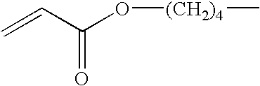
C(=O)(C=C)O[(CH2)4]C
